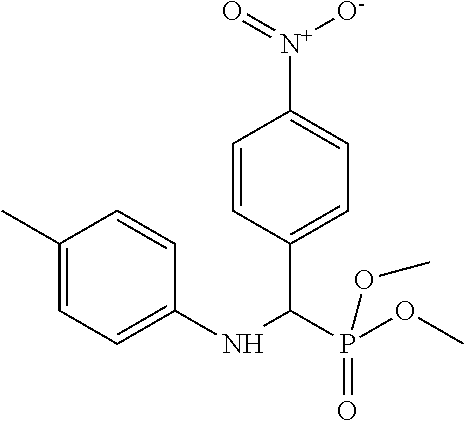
C1(C)=CC=C(NC(P(OC)(=O)OC)C2=CC=C([N+]([O-])=O)C=C2)C=C1
